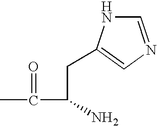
CC(C(CC1=CN=CN1)N)=O
